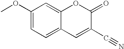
COC1=CC=C2C(=C1)OC(=O)C(C#N)=C2
